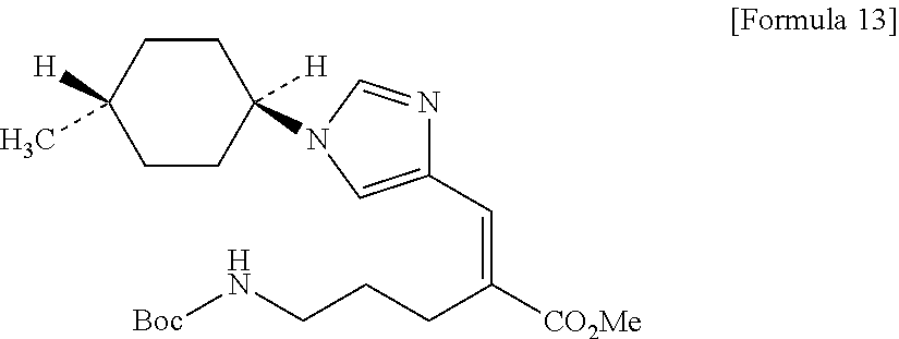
C1CC([H])(N2C=NC(C=C(CCCN[Boc])[CO2Me])=C2)CCC1([H])C
